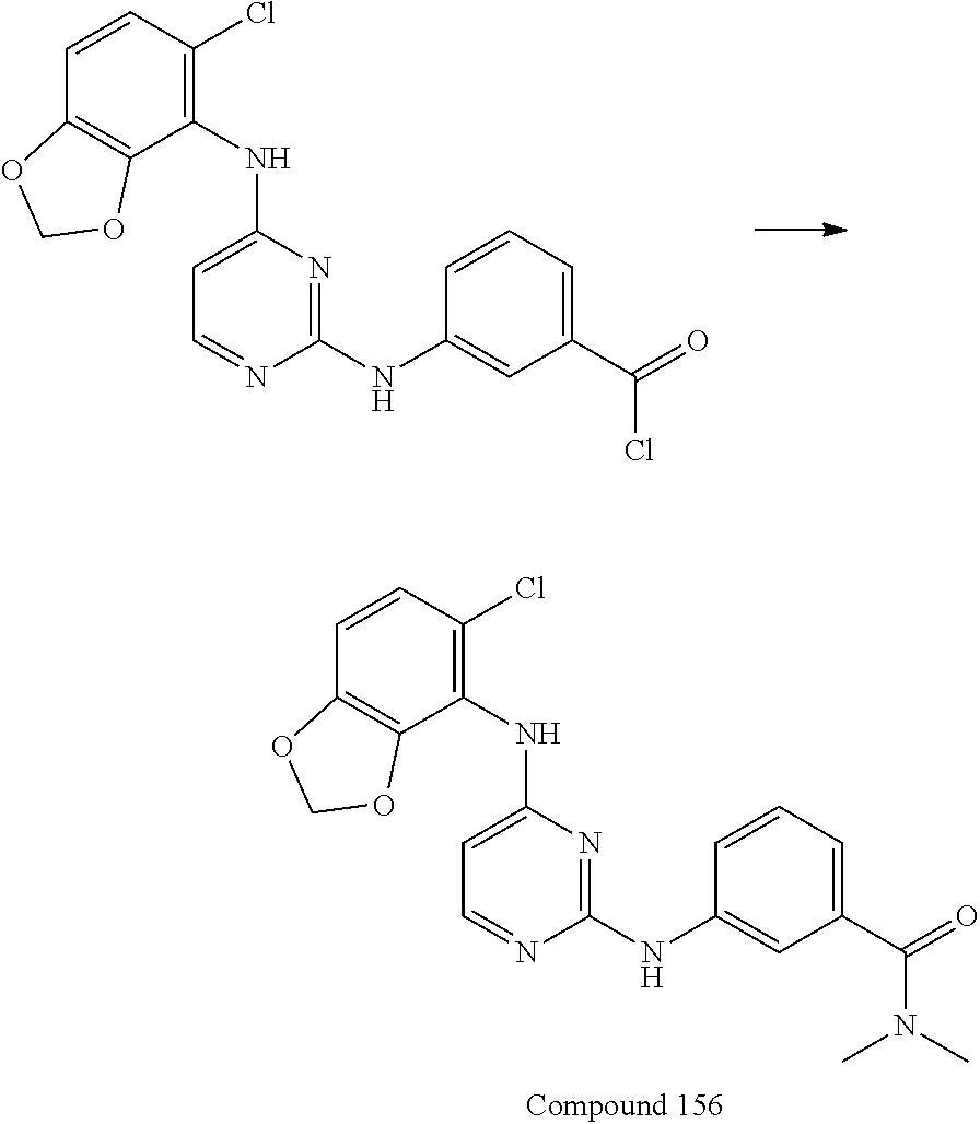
C1(NC2=CC(C(=O)Cl)=CC=C2)=NC(NC2=C(Cl)C=CC3=C2OCO3)=CC=N1.C1(NC2=CC(C(=O)N(C)C)=CC=C2)=NC(NC2=C(Cl)C=CC3=C2OCO3)=CC=N1
